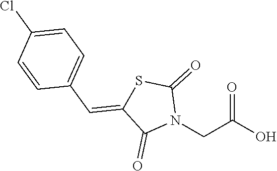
O=C(O)CN1C(=O)SC(=CC2=CC=C(Cl)C=C2)C1=O
